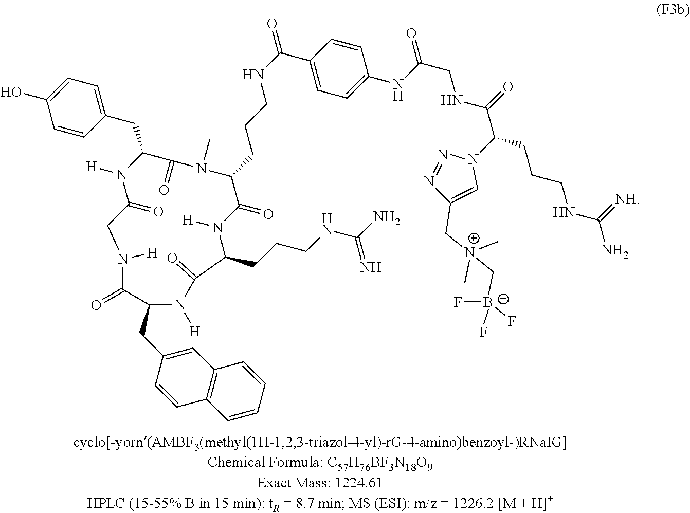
[N+](CC1=CN(C(C(NCC(NC2=CC=C(C(NCCCC3N(C)C(=O)C(CC4=CC=C(O)C=C4)N([H])C(=O)CN([H])C(=O)C(CC4=CC5=C(C=CC=C5)C=C4)N([H])C(=O)C(CCCNC(N)=N)N([H])C3=O)=O)C=C2)=O)=O)CCCNC(N)=[NH])N=N1)(C)(C)C[B-](F)(F)F
